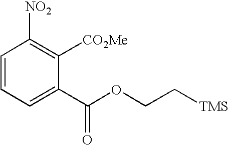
C1=CC=C(C(OCC[TMS])=O)C([CO2Me])=C1[NO2]
